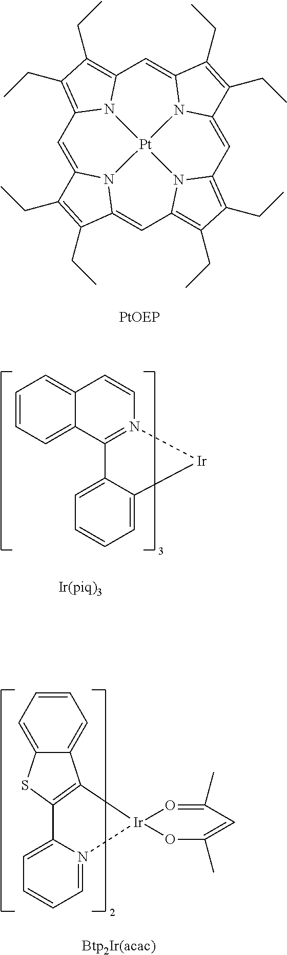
C12=CC=CC=C1C1=C(S2)C2=CC=CC=N2[Ir]12O=C(C)C=C(C)O2.C1=CC=C2C(=C1)C=CN1=C2C2=CC=CC=C2[Ir]1.C1=C2N3C(=CC4=C(CC)C(CC)=C5C=C6N7C(=CC8=C(CC)C(CC)=C1N8[Pt]73N54)C(CC)=C6CC)C(CC)=C2CC
